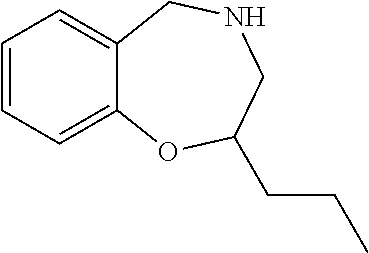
C1=CC=C2C(=C1)CNCC(CCC)O2
